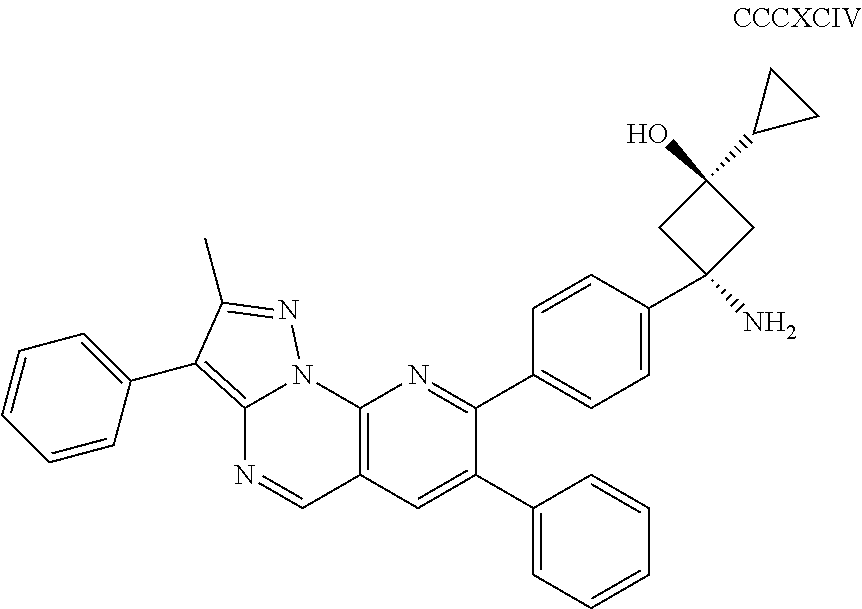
C12=C(C3=CC=CC=C3)C(C)=NN1C1=C(C=N2)C=C(C2=CC=CC=C2)C(C2=CC=C(C3(N)CC(O)(C4CC4)C3)C=C2)=N1
